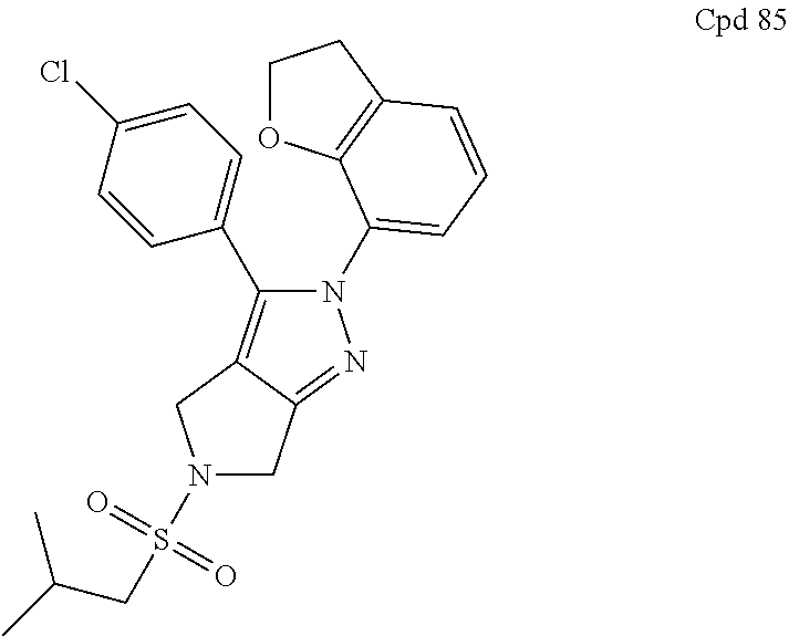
N1(S(=O)(=O)CC(C)C)CC2=NN(C3=CC=CC4=C3OCC4)C(C3=CC=C(Cl)C=C3)=C2C1
